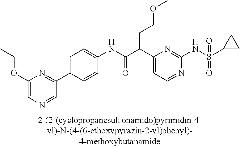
C1(NC(=O)C(C2=CC=NC(NS(=O)(=O)C3CC3)=N2)CCOC)=CC=C(C2=NC(OCC)=CN=C2)C=C1
